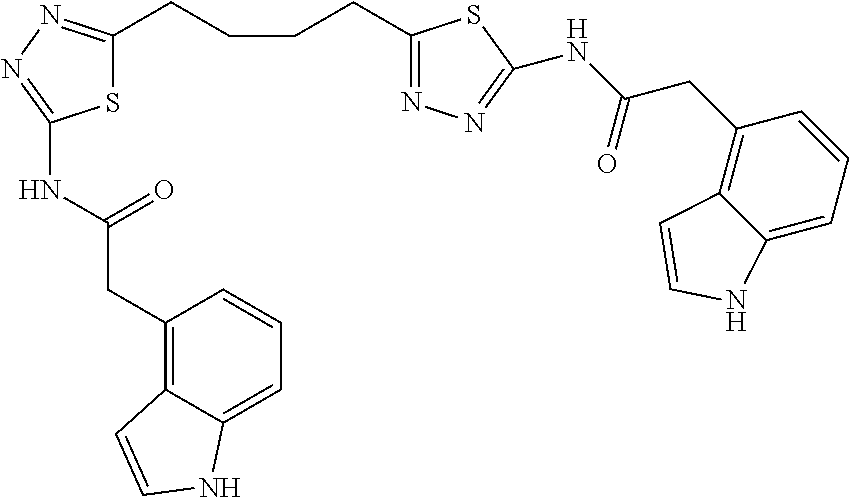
C1(CC(NC2=NN=C(CCCCC3=NN=C(NC(CC4=C5C(=CC=C4)NC=C5)=O)S3)S2)=O)=C2C(=CC=C1)NC=C2
